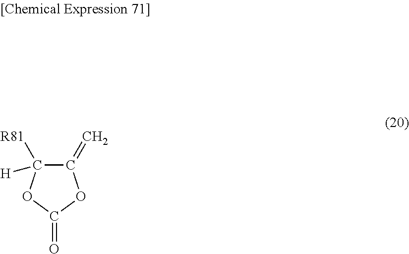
C1(=C)C([R81])([H])OC(=O)O1
